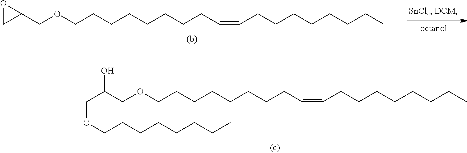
O(CCCCCCCCC=CCCCCCCCC)CC(COCCCCCCCC)O.O(CCCCCCCCC=CCCCCCCCC)CC1OC1
